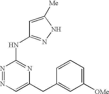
N1=NC(NC2=NNC([Me])=C2)=NC(CC2=CC([OMe])=CC=C2)=C1
